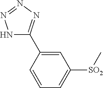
[SO2](C1=CC=CC(C2=NN=NN2)=C1)C
